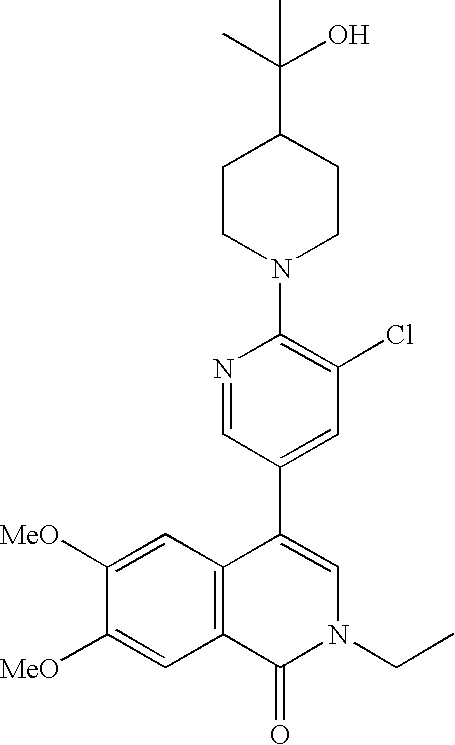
C1CN(C2=C(Cl)C=C(C3=CN(CC)C(=O)C4=C3C=C([MeO])C([MeO])=C4)C=N2)CCC1C(C)(C)O
